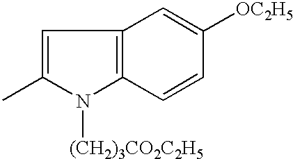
C1=C(C)N([(CH2)3CO2C2H5])C2=C1C=C([OC2H5])C=C2
